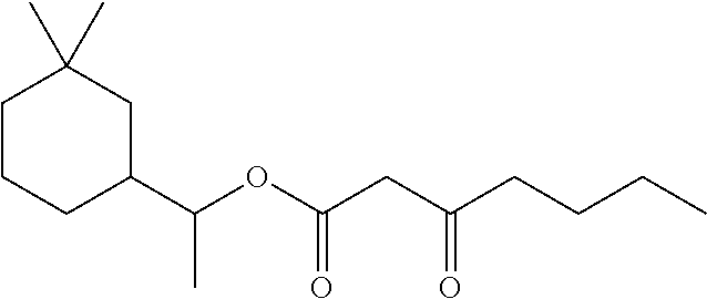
C1CCC(C(OC(CC(CCCC)=O)=O)C)CC1(C)C
